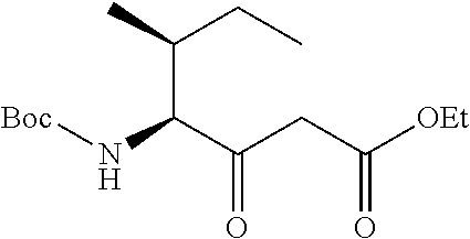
C(C(C(CC([OEt])=O)=O)N[Boc])(C)CC
